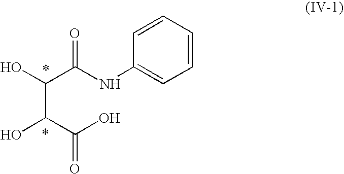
C1(NC(C(O)C(O)C(O)=O)=O)=CC=CC=C1
